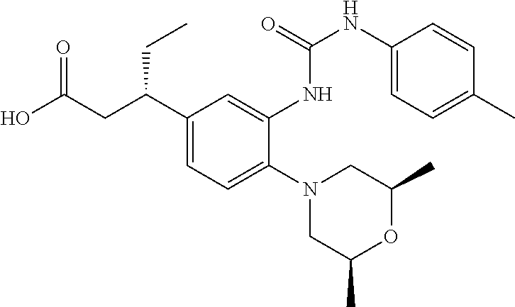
N1(C2=CC=C(C(CC(O)=O)CC)C=C2NC(NC2=CC=C(C)C=C2)=O)CC(C)OC(C)C1
